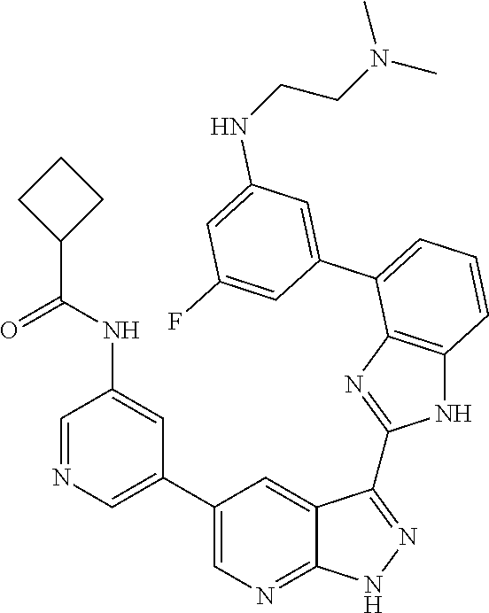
C1=C(C2=CC=CC3=C2N=C(C2=NNC4=NC=C(C5=CN=CC(NC(C6CCC6)=O)=C5)C=C42)N3)C=C(F)C=C1NCCN(C)C
